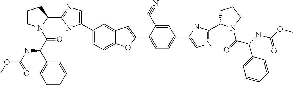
C1(C2=CN=C(C3CCCN3C(=O)C(NC(OC)=O)C3=CC=CC=C3)N2)=CC=C2C(=C1)C=C(C1=CC=C(C3=CN=C(C4CCCN4C(C(C4=CC=CC=C4)NC(OC)=O)=O)N3)C=C1C#N)O2
